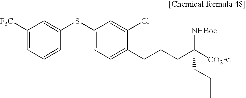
S(C1=CC([F3C])=CC=C1)C1=CC=C(CCCC([CO2Et])(CCC)[NHBoc])C(Cl)=C1
